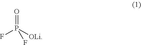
FP([OLi])(=O)F
